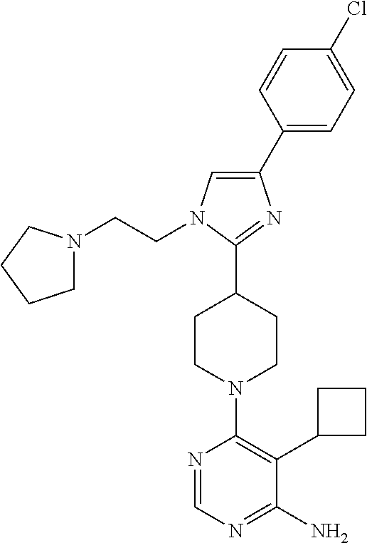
N1=CN=C(N)C(C2CCC2)=C1N1CCC(C2=NC(C3=CC=C(Cl)C=C3)=CN2CCN2CCCC2)CC1
